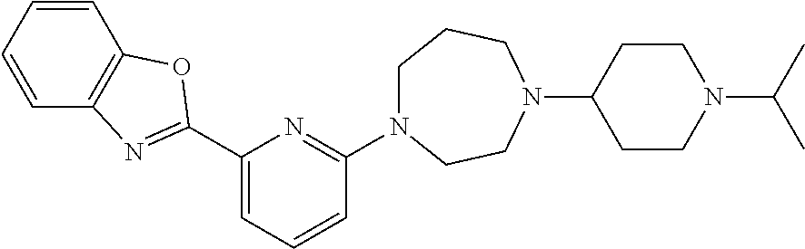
C1(C2=NC3=C(C=CC=C3)O2)=CC=CC(N2CCCN(C3CCN(C(C)C)CC3)CC2)=N1
